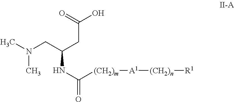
CN(CC(CC(O)=O)NC(=O)[(CH2)m][A1][(CH2)n][R1])C
